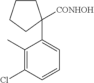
C1(C)=C(Cl)C=CC=C1C1([CONHOH])CCCC1
